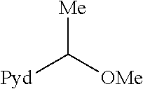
[Me]C([OMe])[Pyd]
